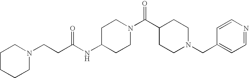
C(NC1CCN(C(C2CCN(CC3=CC=NC=C3)CC2)=O)CC1)(CCN1CCCCC1)=O
